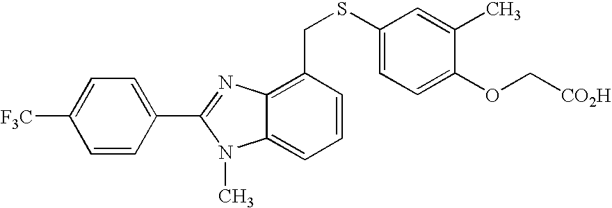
C1=CC(C2=NC3=C(CSC4=CC=C(OC[CO2H])C(C)=C4)C=CC=C3N2C)=CC=C1[F3C]
